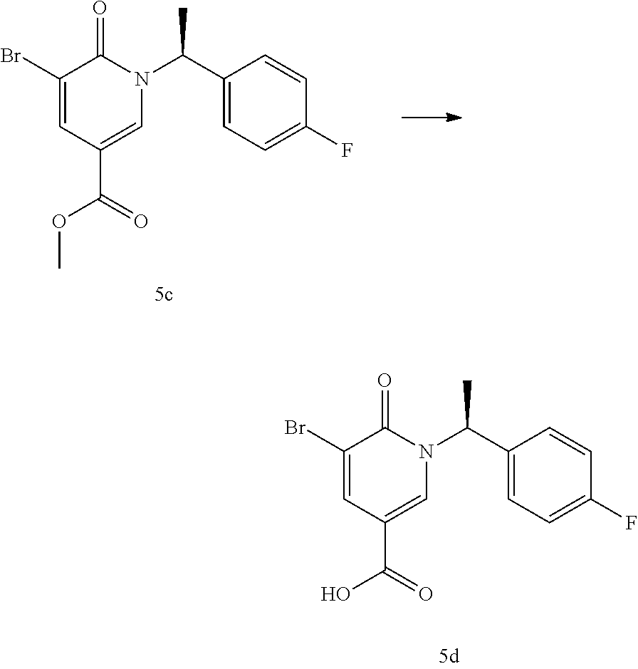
C1(Br)=CC(C(OC)=O)=CN(C(C2=CC=C(F)C=C2)C)C1=O.C1(Br)=CC(C(O)=O)=CN(C(C2=CC=C(F)C=C2)C)C1=O
